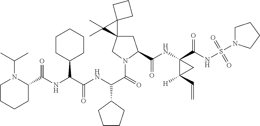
C1C2(CN(C(=O)C(NC(C(NC(=O)C3N(C(C)C)CCCC3)C3CCCCC3)=O)C3CCCC3)C1C(NC1(C(NS(=O)(=O)N3CCCC3)=O)C([H])(C=C)C1)=O)C1(C2(C)C)CCC1
